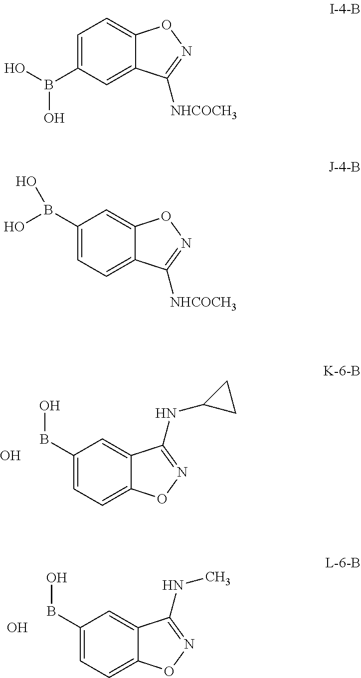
C1(BO)=CC=C2C(=C1)C(NC1CC1)=NO2.O.C1(BO)=CC=C2C(=C1)C(NC)=NO2.O.C1=C(B(O)O)C=C2C(=C1)ON=C2[NHCOCH3].C1(B(O)O)=CC=C2C(=C1)ON=C2[NHCOCH3]
